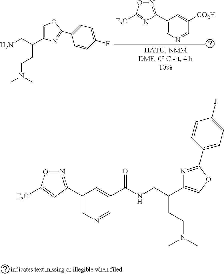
C1(C2=NOC([F3C])=N2)=CN=CC([CO2H])=C1.C(CCN(C)C)(C1=COC(C2=CC=C(F)C=C2)=N1)CN.C1(C2=NOC([F3C])=C2)=CN=CC(C(NCC(C2=COC(C3=CC=C(F)C=C3)=N2)CCN(C)C)=O)=C1
